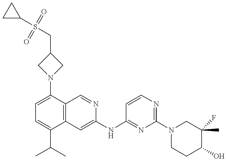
C1=C(N2CC(CS(C3CC3)(=O)=O)C2)C2=C(C(C(C)C)=C1)C=C(NC1=NC(N3CCC(O)C(F)(C)C3)=NC=C1)N=C2
